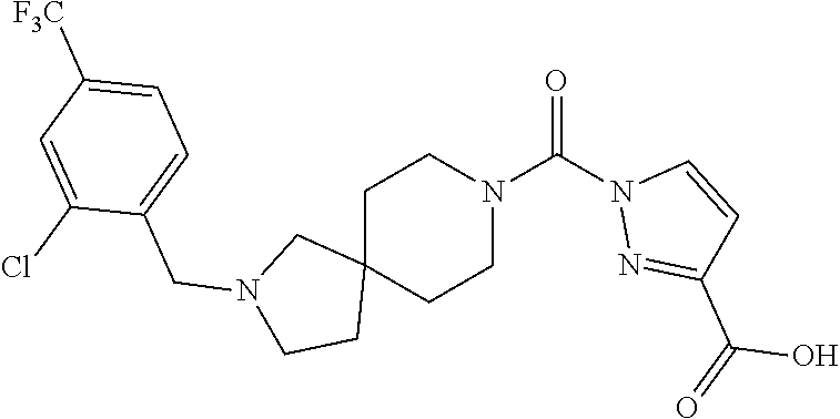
O=C(N1CCC2(CC1)CN(CC1=CC=C([F3C])C=C1Cl)CC2)N1N=C(C(O)=O)C=C1
